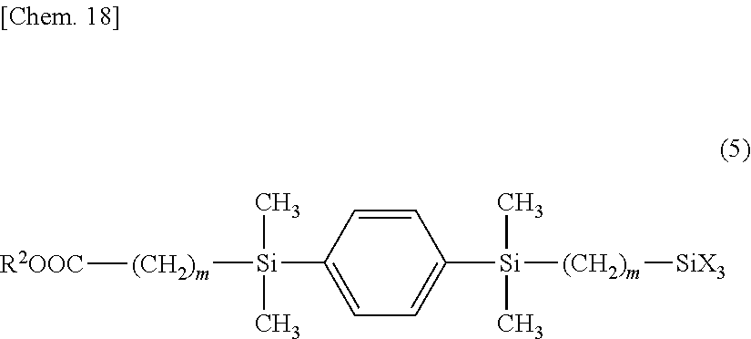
[(CH2)m]([Si](C1=CC=C([Si]([(CH2)m][SiX3])(C)C)C=C1)(C)C)[R2OOC]
